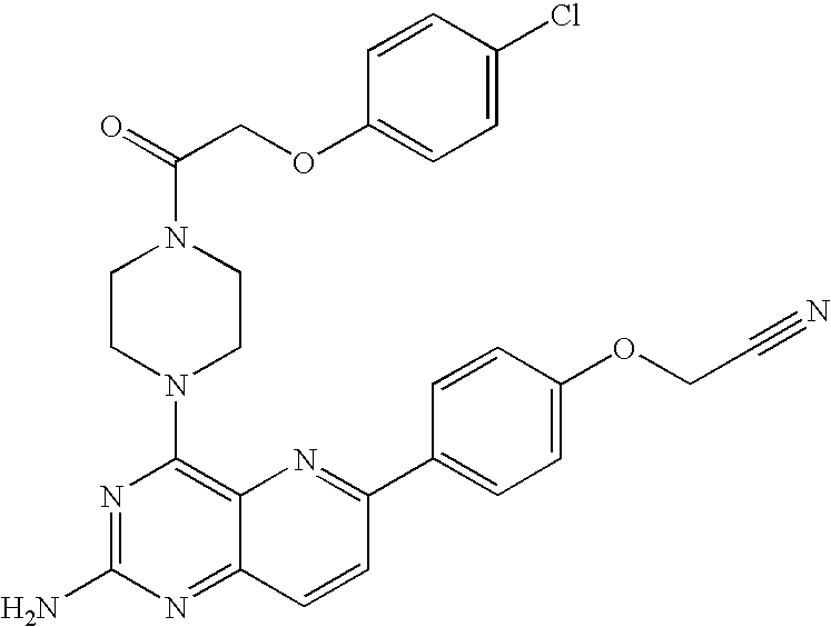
N1=C(N)N=C2C(=C1N1CCN(C(=O)COC3=CC=C(Cl)C=C3)CC1)N=C(C1=CC=C(OCC#N)C=C1)C=C2
